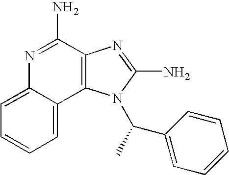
N1=C(N)C2=C(C3=CC=CC=C13)N(C(C1=CC=CC=C1)C)C(N)=N2
